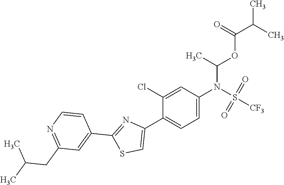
C1=C(N(S(=O)(=O)[CF3])C(OC(C(C)C)=O)C)C=C(Cl)C(C2=CSC(C3=CC(CC(C)C)=NC=C3)=N2)=C1
